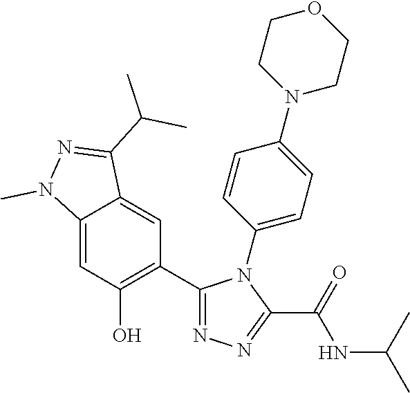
C12=CC(O)=C(C3=NN=C(C(=O)NC(C)C)N3C3=CC=C(N4CCOCC4)C=C3)C=C1C(C(C)C)=NN2C
